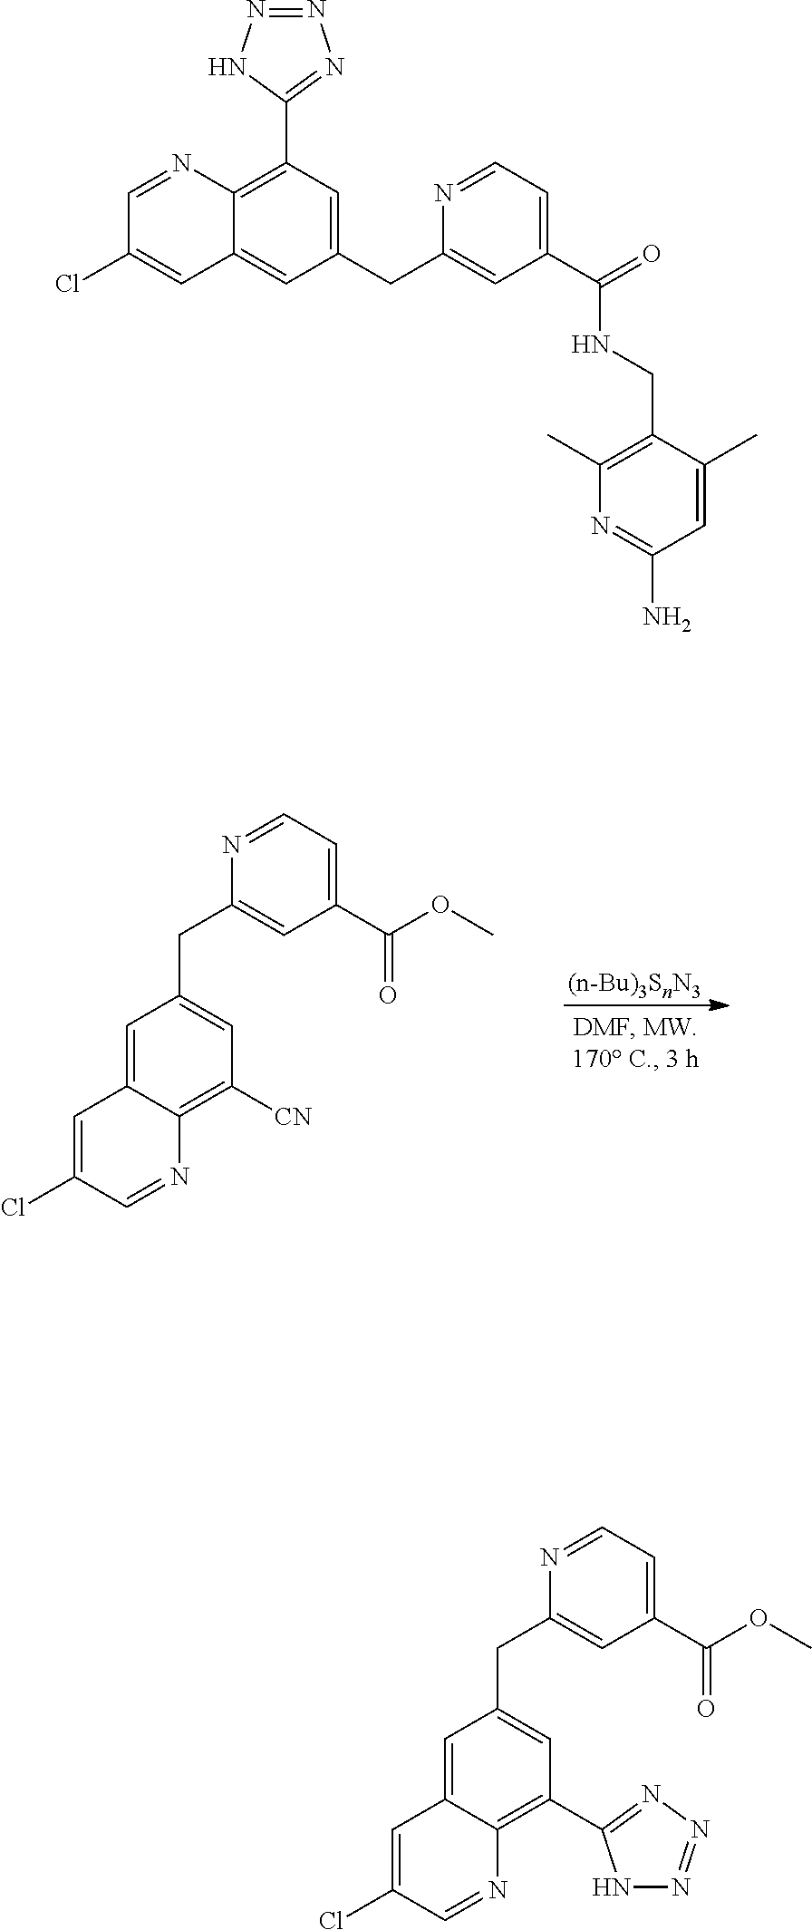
C1=C2C(=C([CN])C=C1CC1=CC(C(=O)OC)=CC=N1)N=CC(Cl)=C2.[(n-Bu)3SnN3].C1(CC2=CC(C(=O)NCC3=C(C)N=C(N)C=C3C)=CC=N2)=CC(C2=NN=NN2)=C2C(=C1)C=C(Cl)C=N2.C1=C2C(=C(C3=NN=NN3)C=C1CC1=CC(C(=O)OC)=CC=N1)N=CC(Cl)=C2
